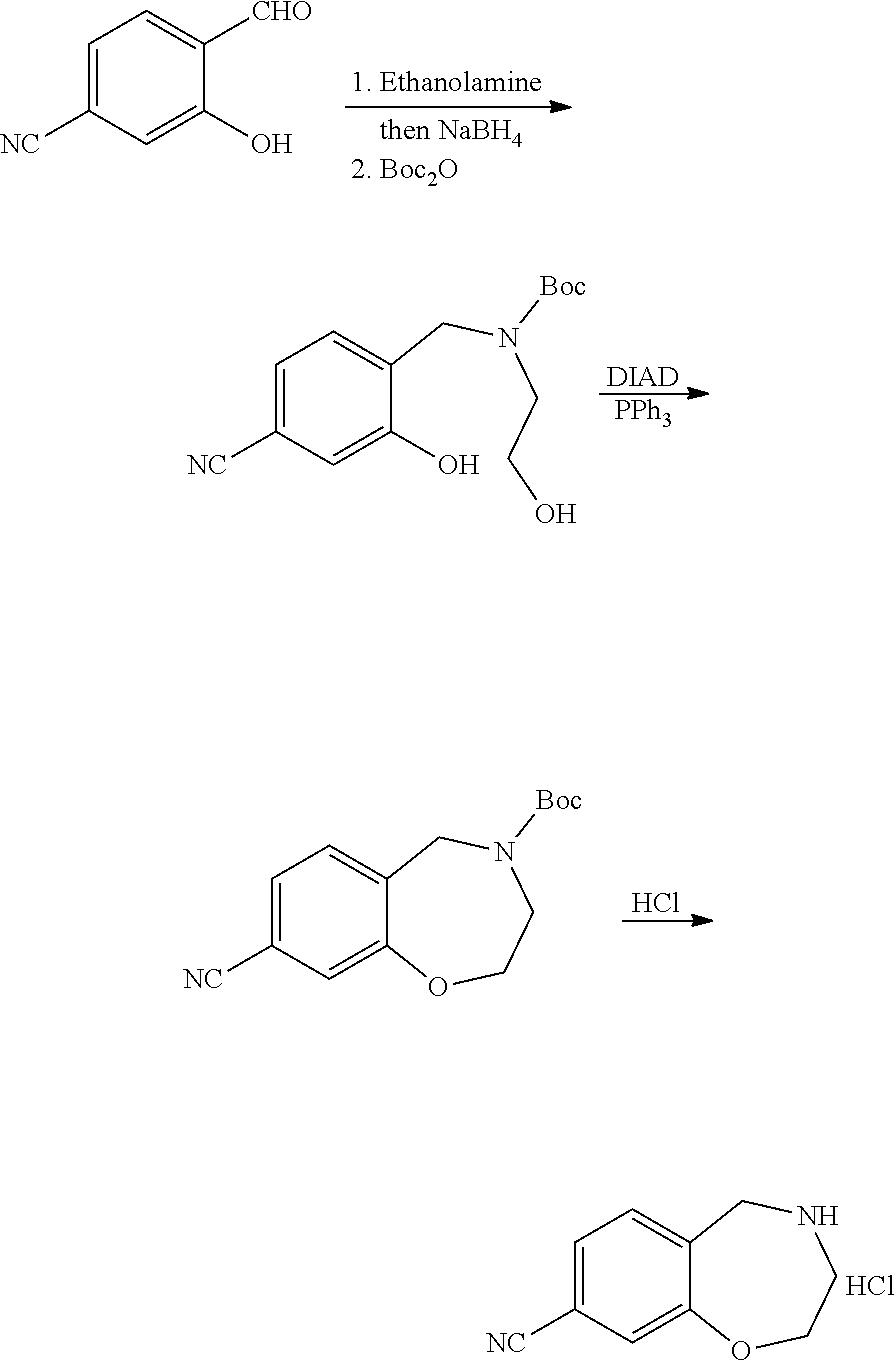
C1=C([NC])C=C(O)C([CHO])=C1.[PPh3].[DIAD].C1=C([NC])C=C(O)C(CN(CCO)[Boc])=C1.C1=C([NC])C=C2C(=C1)CNCCO2.Cl.C1=C([NC])C=C2C(=C1)CN([Boc])CCO2.Cl
